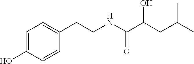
C1=CC(O)=CC=C1CCNC(C(CC(C)C)O)=O
